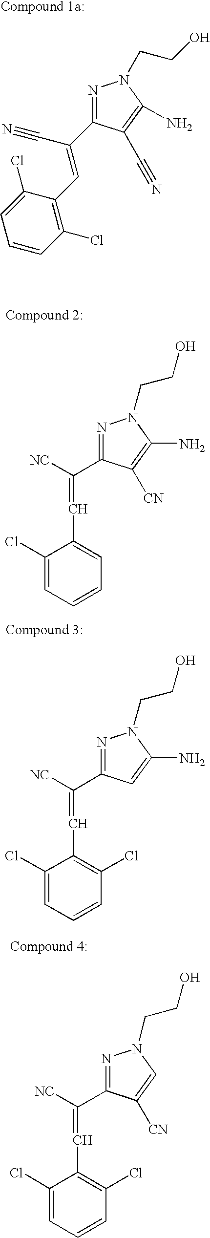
N1=C(C([NC])=CC2=CC=CC=C2Cl)C([CN])=C(N)N1CCO.N1=C(C([NC])=CC2=C(Cl)C=CC=C2Cl)C=C(N)N1CCO.N1=C(C([NC])=CC2=C(Cl)C=CC=C2Cl)C([CN])=CN1CCO.C(O)CN1N=C(C(C#N)=CC2=C(Cl)C=CC=C2Cl)C(C#N)=C1N
